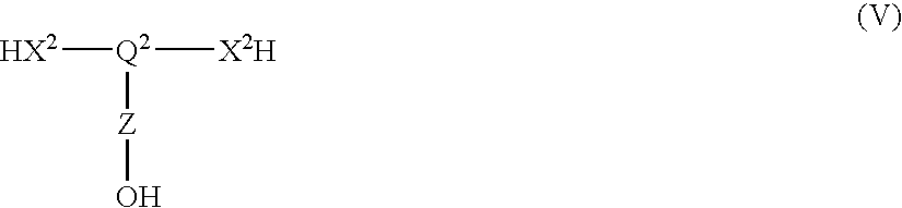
[HX2][Q2]([X2H])[Z]O
